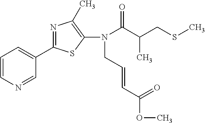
C1(C2=NC(C)=C(N(C(C(CSC)C)=O)CC=CC(=O)OC)S2)=CC=CN=C1
